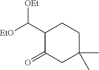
C1(C([EtO])[OEt])C(=O)CC(C)(C)CC1
